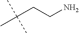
C(C(C)(C)C)CN
